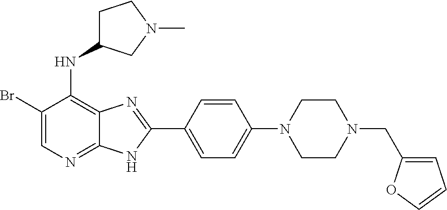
C1(Br)=CN=C2C(=C1NC1CCN(C)C1)N=C(C1=CC=C(N3CCN(CC4=CC=CO4)CC3)C=C1)N2
